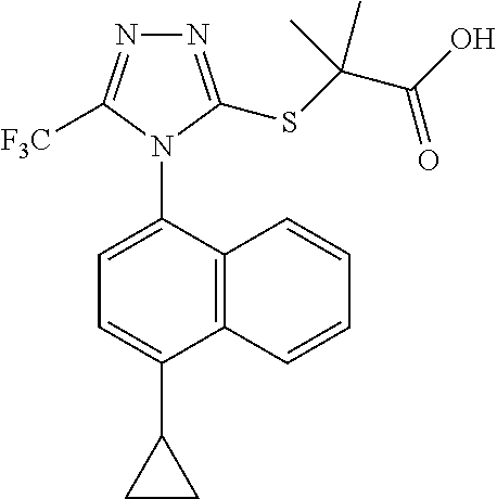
C12=C(C(N3C([F3C])=NN=C3SC(C(O)=O)(C)C)=CC=C1C1CC1)C=CC=C2
